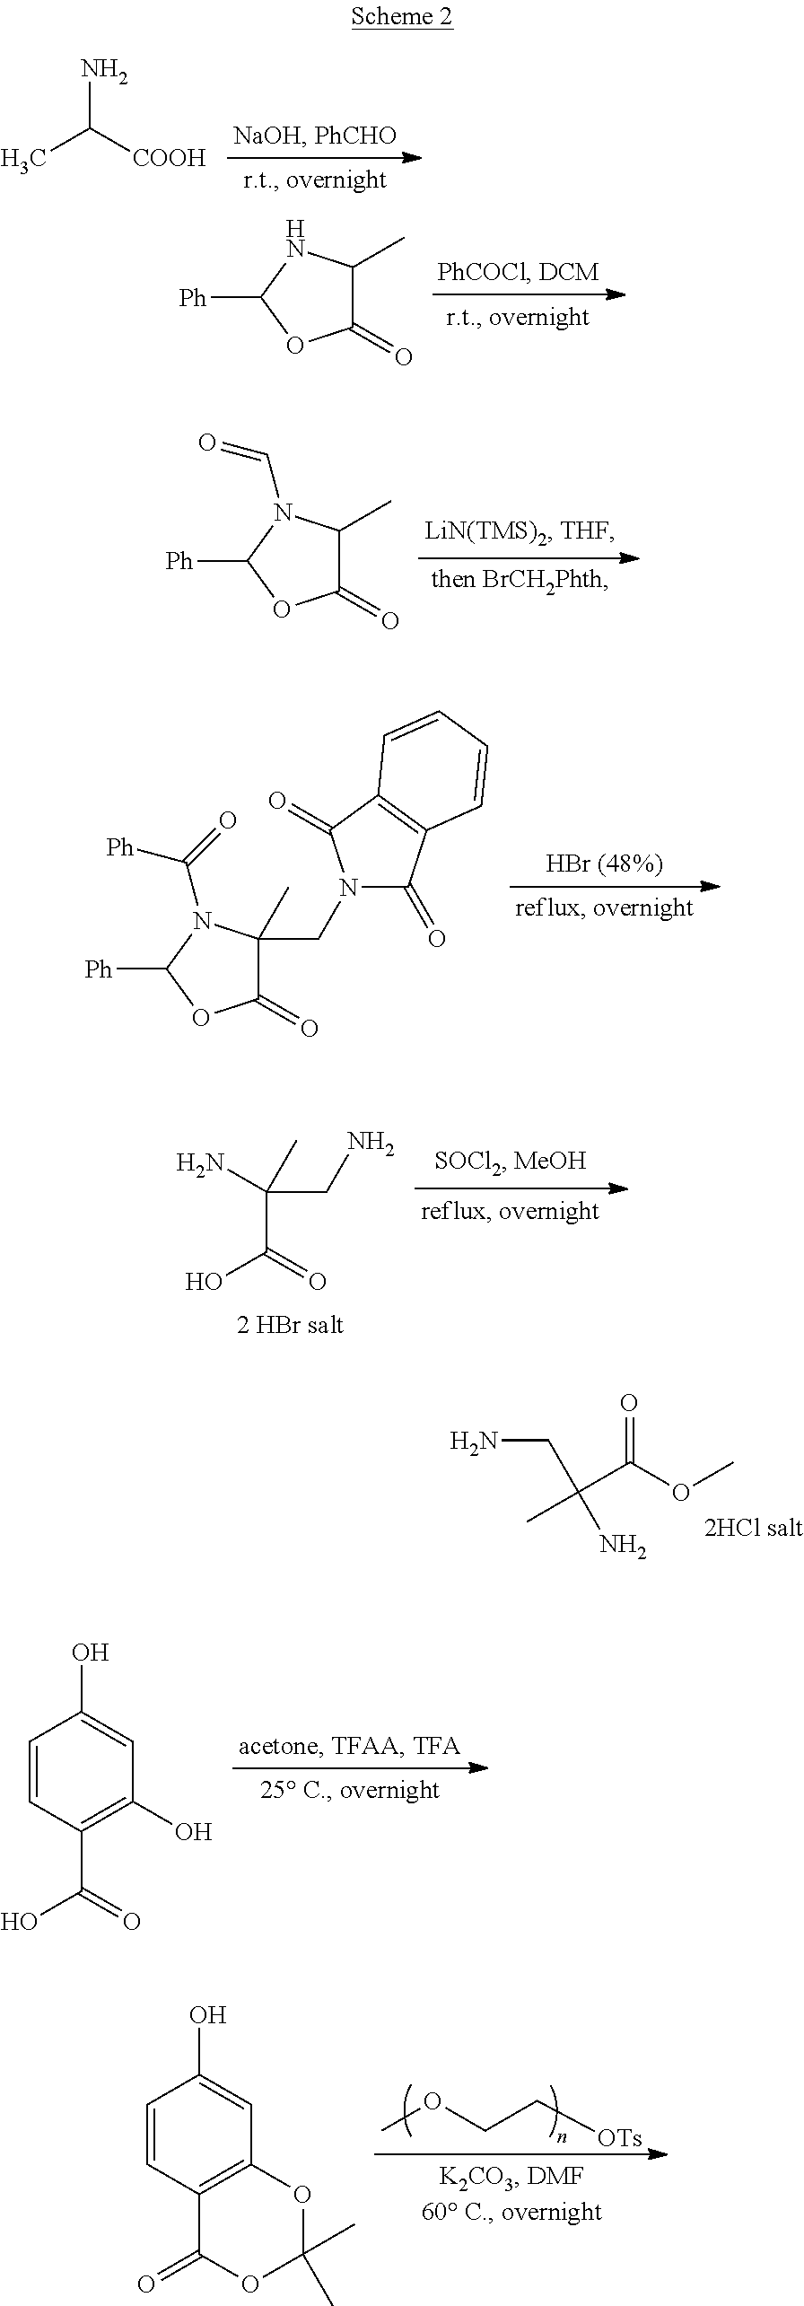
CC(C(OC)=O)(CN)N.CC([COOH])N.C1(=O)C(C)NC([Ph])O1.C1(=O)C(C)N(C=O)C([Ph])O1.C1(=O)C(C)(CN2C(=O)C3=C(C2=O)C=CC=C3)N(C([Ph])=O)C([Ph])O1.C(C(O)=O)(N)(C)CN.C1=CC(C(O)=O)=C(O)C=C1O.COCC[OTs].C1=CC2=C(C=C1O)OC(C)(C)OC2=O
